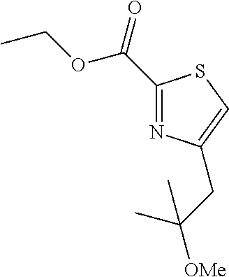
C(C1=NC(CC([OMe])(C)C)=CS1)(=O)OCC
